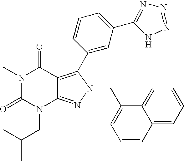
N1(C)C(=O)N(CC(C)C)C2=NN(CC3=CC=CC4=CC=CC=C34)C(C3=CC(C4=NN=NN4)=CC=C3)=C2C1=O
